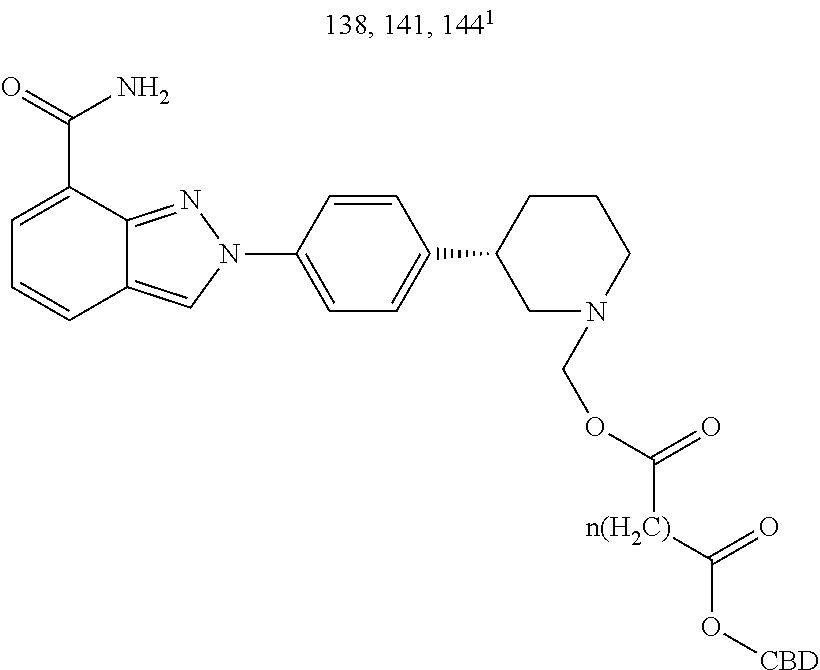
C1=C(C(N)=O)C2=NN(C3=CC=C(C4CN(COC(=O)[n(H2C)]C(=O)O[CBD])CCC4)C=C3)C=C2C=C1
